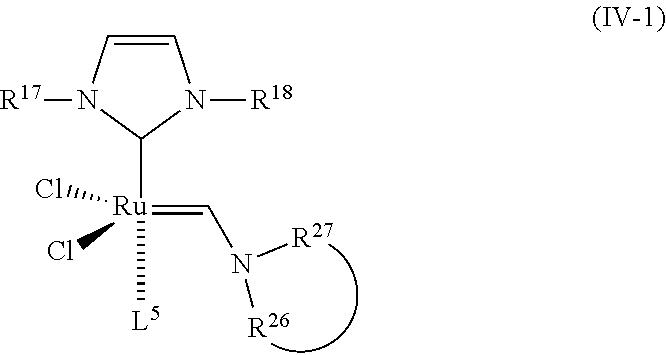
N(C=[Ru]([L5])(Cl)(C1N([R17])C=CN1[R18])Cl)([R26])[R27]
